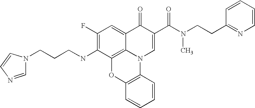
C1(F)=C(NCCCN2C=NC=C2)C2=C3C(=C1)C(=O)C(C(N(C)CCC1=NC=CC=C1)=O)=CN3C1=C(O2)C=CC=C1
